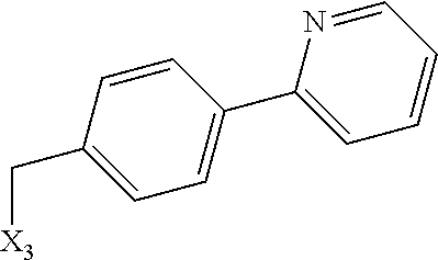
C1(C[X3])=CC=C(C2=CC=CC=N2)C=C1
